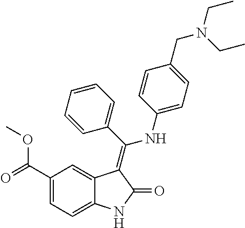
C1(C(=O)OC)=CC=C2C(=C1)C(=C(C1=CC=CC=C1)NC1=CC=C(CN(CC)CC)C=C1)C(=O)N2
